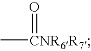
C[CNR6R7]=O
